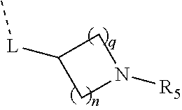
C[L]C1CN([R5])C1
